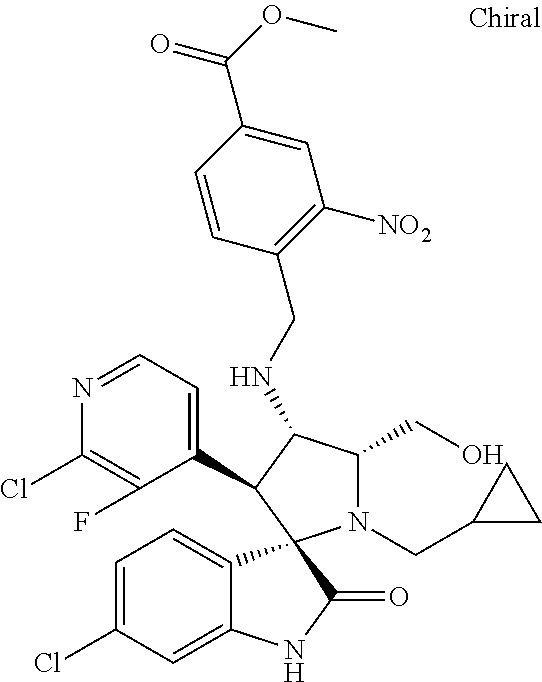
C1=C(Cl)C=C2C(=C1)C1(C(=O)N2)N(CC2CC2)C(CO)C(NCC2=C([NO2])C=C(C(OC)=O)C=C2)C1C1=CC=NC(Cl)=C1F
